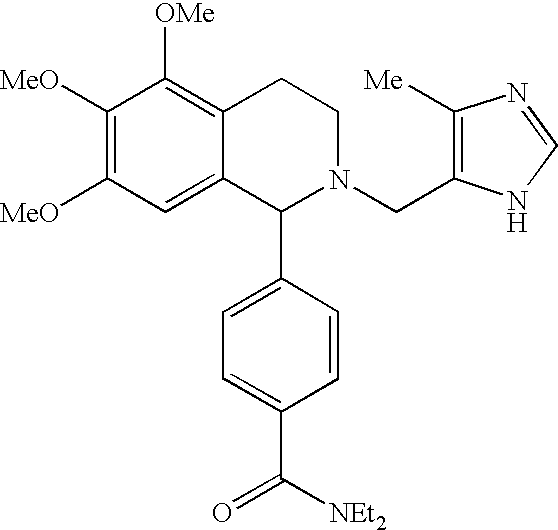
C1([MeO])=C([MeO])C=C2C(=C1[OMe])CCN(CC1=C([Me])N=CN1)C2C1=CC=C(C(=O)[NEt2])C=C1
